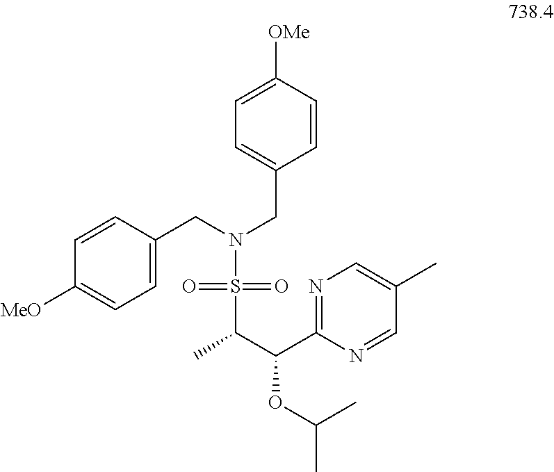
C1=C(CN(CC2=CC=C([OMe])C=C2)S(C(C(C2=NC=C(C)C=N2)OC(C)C)C)(=O)=O)C=CC([MeO])=C1
